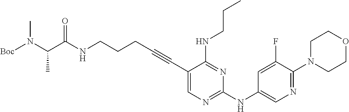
[Boc]N(C(C(NCCCC#CC1=CN=C(NC2=CN=C(N3CCOCC3)C(F)=C2)N=C1NCCC)=O)C)C
